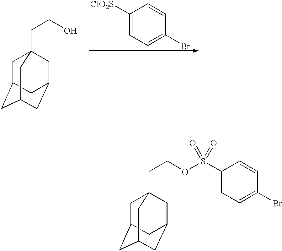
C1C2CC3CC(CC1(CCOS(C1=CC=C(Br)C=C1)(=O)=O)C3)C2.C1C2CC3CC(CC1(CCO)C3)C2.C1([ClO2S])=CC=C(Br)C=C1
